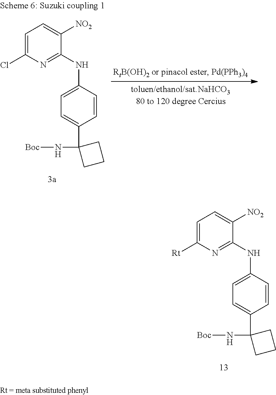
C1=C([Rt])N=C(NC2=CC=C(C3(N[Boc])CCC3)C=C2)C([NO2])=C1.C1=C(Cl)N=C(NC2=CC=C(C3(N[Boc])CCC3)C=C2)C([NO2])=C1
